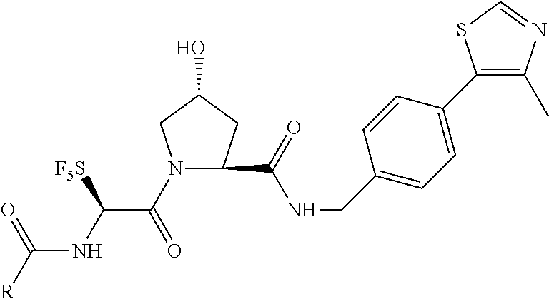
N1(C(C(NC([R])=O)[F5S])=O)CC(O)CC1C(NCC1=CC=C(C2=C(C)N=CS2)C=C1)=O
